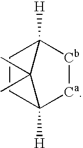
[Cb]1C2([H])CCC([H])([Ca]1)C2(C)C
